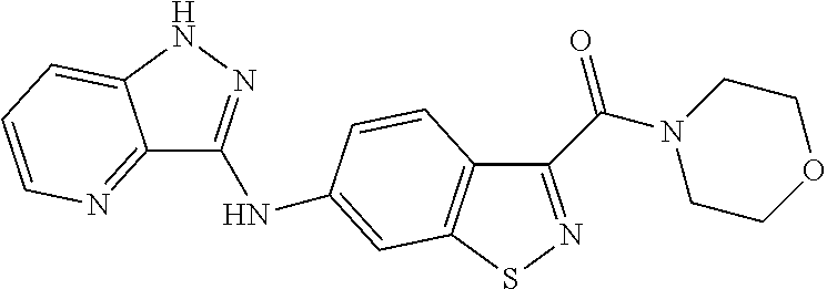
C12=NC=CC=C1NN=C2NC1=CC2=C(C(C(=O)N3CCOCC3)=NS2)C=C1
